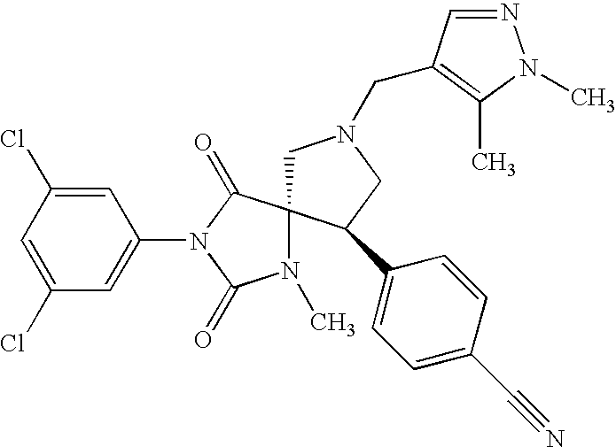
C1=C(Cl)C=C(N2C(=O)C3(N(C)C2=O)CN(CC2=C(C)N(C)N=C2)CC3C2=CC=C(C#N)C=C2)C=C1Cl
